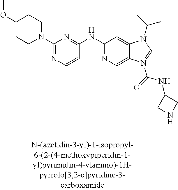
N1(C2=NC=CC(NC3=NC=C4C(=C3)N(C(C)C)C=N4C(NC3CNC3)=O)=N2)CCC(OC)CC1
